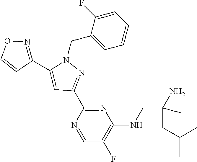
N1(CC2=CC=CC=C2F)C(C2=NOC=C2)=CC(C2=NC(NCC(CC(C)C)(C)N)=C(F)C=N2)=N1
